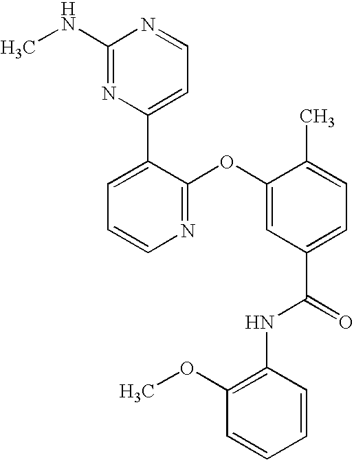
N1=C(OC2=CC(C(=O)NC3=C(OC)C=CC=C3)=CC=C2C)C(C2=CC=NC(NC)=N2)=CC=C1
